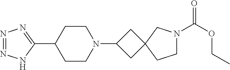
N1=NNC(C2CCN(C3CC4(C3)CCN(C(OCC)=O)C4)CC2)=N1
